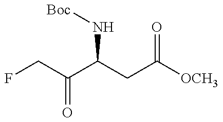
FCC(C(CC([OCH3])=O)N[Boc])=O
